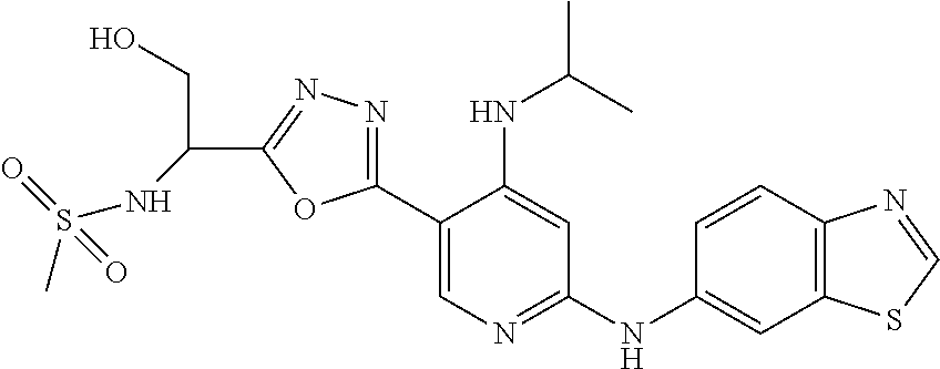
C12=C(C=CC(NC3=NC=C(C4=NN=C(C(CO)NS(=O)(=O)C)O4)C(NC(C)C)=C3)=C1)N=CS2
